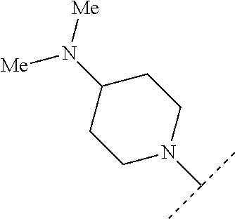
C1(N([Me])[Me])CCN(C(C)C)CC1
